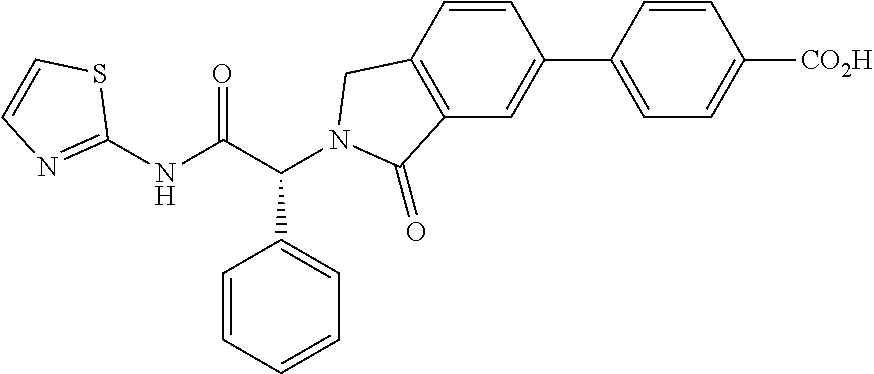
C1(NC(C(C2=CC=CC=C2)N2CC3=C(C=C(C4=CC=C([CO2H])C=C4)C=C3)C2=O)=O)=NC=CS1
